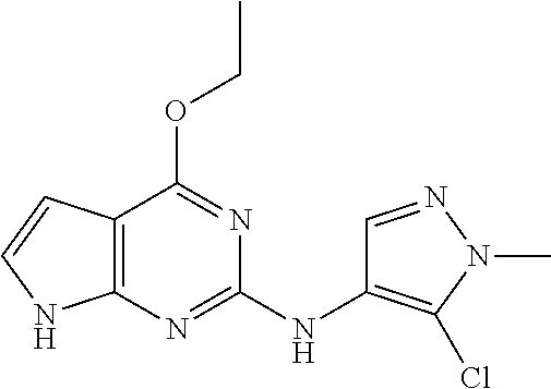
C12=C(N=C(NC3=C(Cl)N(C)N=C3)N=C1OCC)NC=C2
